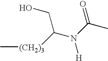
C[(CH2)3]C(N(C(C)=O)[H])CO
